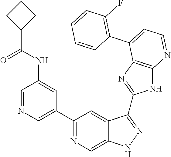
C1=NC=C(C2=NC=C3C(=C2)C(C2=NC4=C(N2)N=CC=C4C2=C(F)C=CC=C2)=NN3)C=C1NC(C1CCC1)=O
